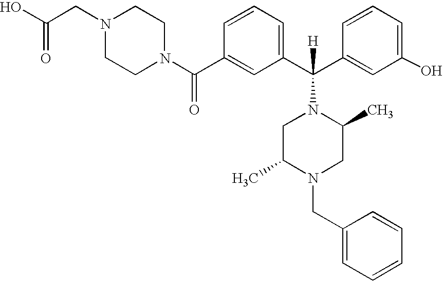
C1(C(N2CCN(CC(O)=O)CC2)=O)=CC(C(C2=CC(O)=CC=C2)([H])N2CC(C)N(CC3=CC=CC=C3)CC2C)=CC=C1
